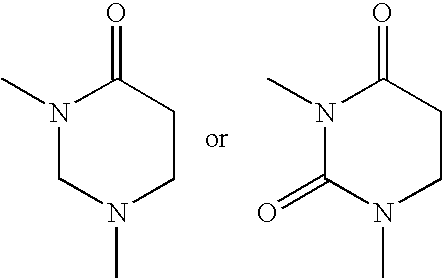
N1(C)CN(C)CCC1=O.N1(C)C(=O)N(C)CCC1=O
